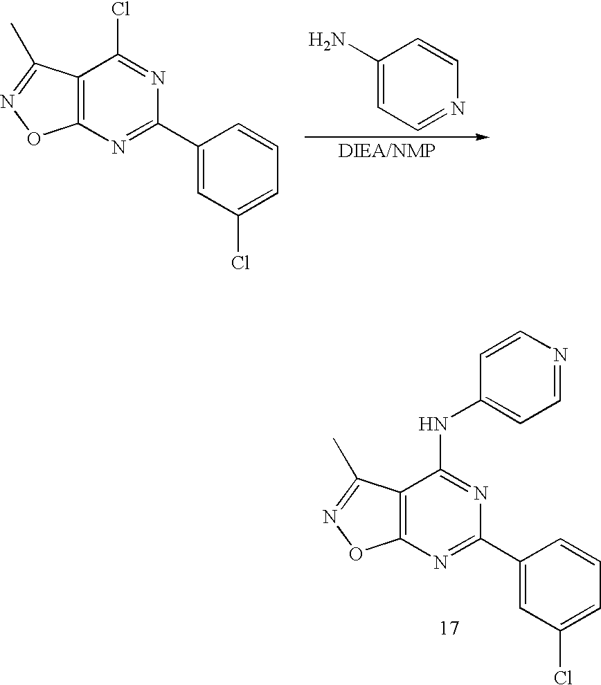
C12=C(N=C(C3=CC(Cl)=CC=C3)N=C1Cl)ON=C2C.C1(N)=CC=NC=C1.C12=C(N=C(C3=CC(Cl)=CC=C3)N=C1NC1=CC=NC=C1)ON=C2C
